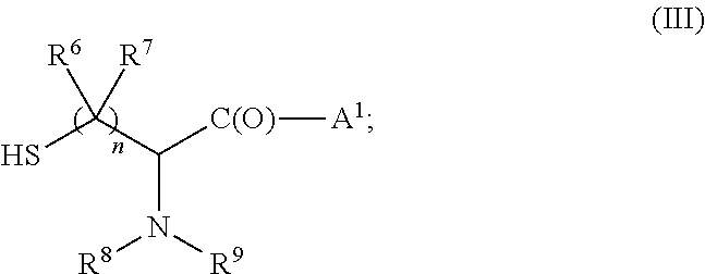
SC(C([C(O)][A1])N([R9])[R8])([R6])[R7]
